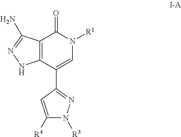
C12=C(C(C3=NN([R3])C([R4])=C3)=CN([R1])C1=O)NN=C2N
